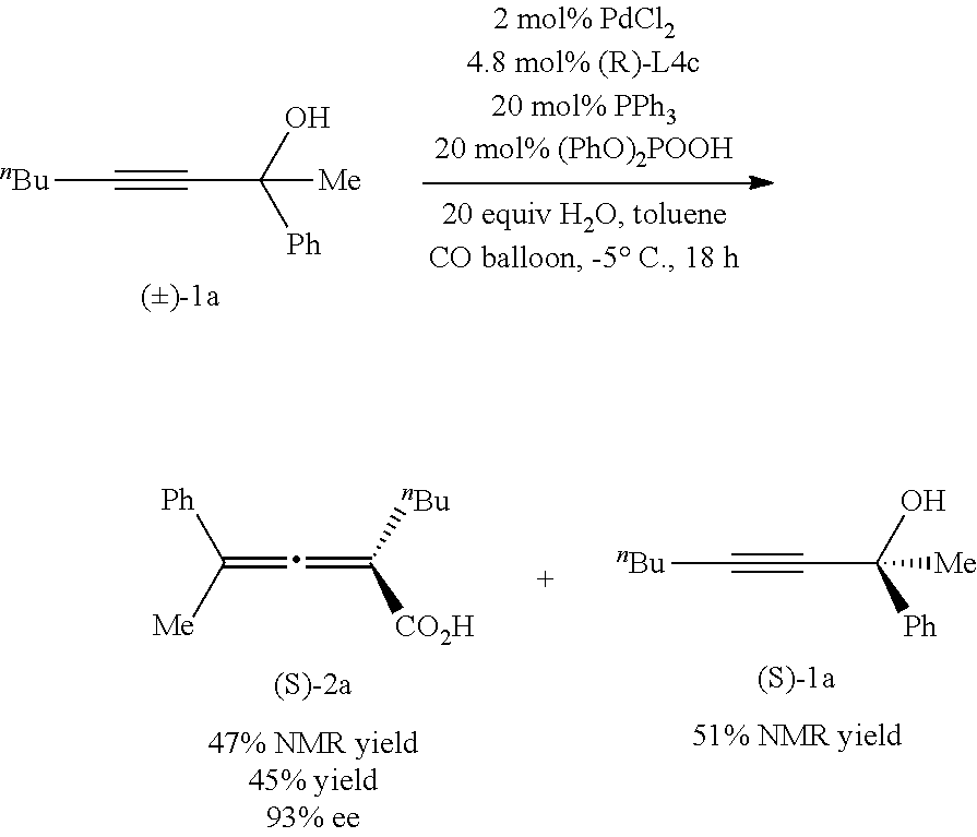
[nBu]C#CC([Ph])(O)[Me].C(=C=C([CO2H])[nBu])([Ph])[Me].[nBu]C#CC([Ph])(O)[Me]
